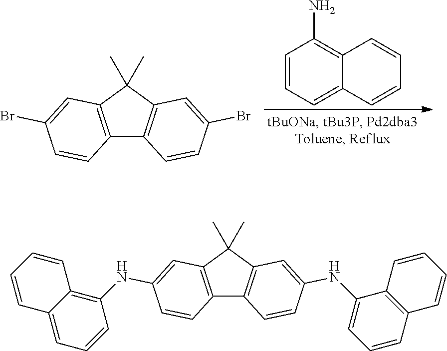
C12=C(C(C)(C)C3=C1C=CC(Br)=C3)C=C(Br)C=C2.C1=CC=C2C(=C1N)C=CC=C2.C12=C(C(C)(C)C3=C1C=CC(NC1=CC=CC4=C1C=CC=C4)=C3)C=C(NC1=C3C(=CC=C1)C=CC=C3)C=C2
